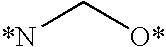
[*N]C[O*]
